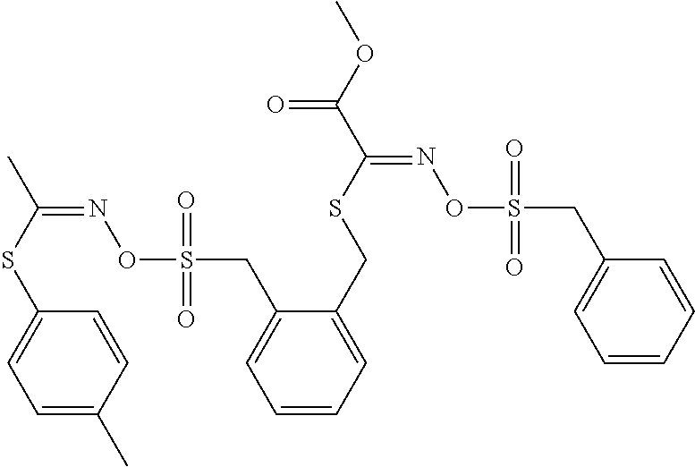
C1=C(C)C=CC(SC(C)=NOS(CC2=CC=CC=C2CSC(C(OC)=O)=NOS(CC2=CC=CC=C2)(=O)=O)(=O)=O)=C1
